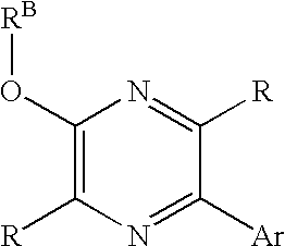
C1(O[RB])=C([R])N=C([Ar])C([R])=N1
